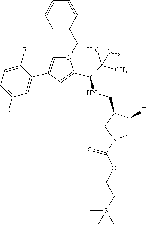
N1(CC2=CC=CC=C2)C=C(C2=CC(F)=CC=C2F)C=C1C(C(C)(C)C)NCC1C(F)CN(C(=O)OCC[Si](C)(C)C)C1
